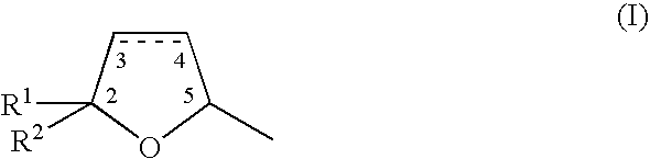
c1cC([R2])([R1])OC1C
